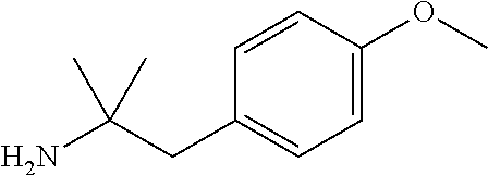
C(C(N)(C)C)C1=CC=C(OC)C=C1
